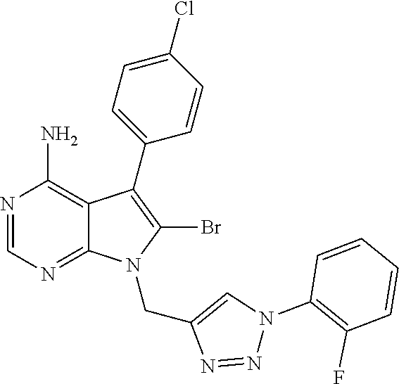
N1=CN=C2C(=C1N)C(C1=CC=C(Cl)C=C1)=C(Br)N2CC1=CN(C2=C(F)C=CC=C2)N=N1
